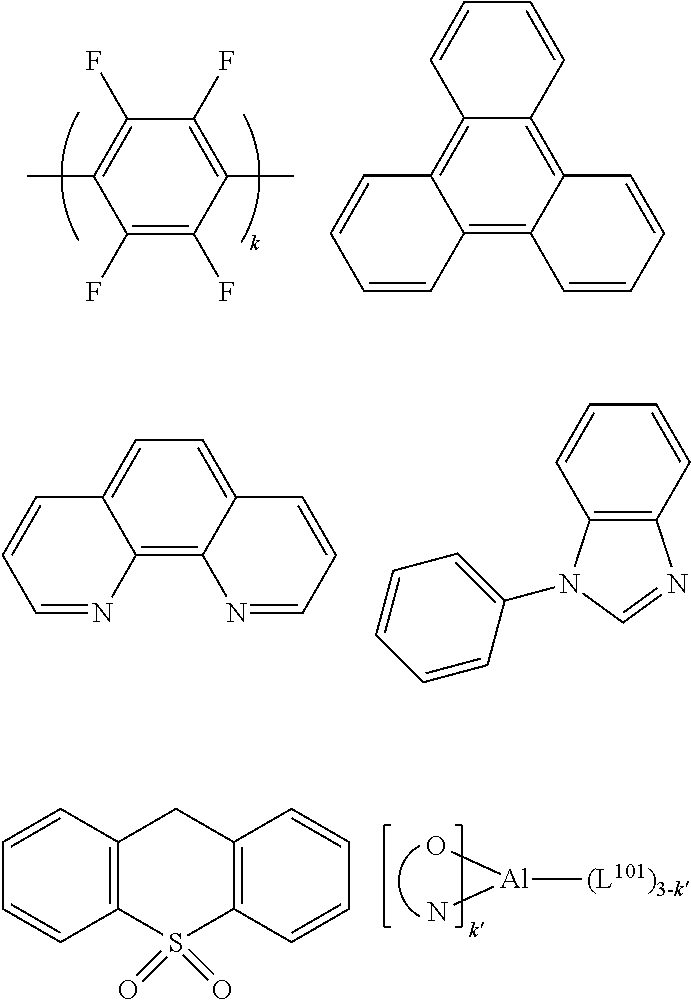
C1(F)=C(F)C(C)=C(F)C(F)=C1C.C12=C3C(=C4C(=C1C=CC=C2)C=CC=C4)C=CC=C3.C12=C3C(=CC=C1C=CC=N2)C=CC=N3.C12=C(C=CC=C1)N=CN2C1=CC=CC=C1.C12=C(S(=O)(=O)C3=C(C1)C=CC=C3)C=CC=C2.[Al]([(L101)3-k])(O)N
